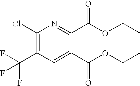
C1(Cl)=C(C(F)(F)F)C=C(C(OCC)=O)C(C(OCC)=O)=N1
